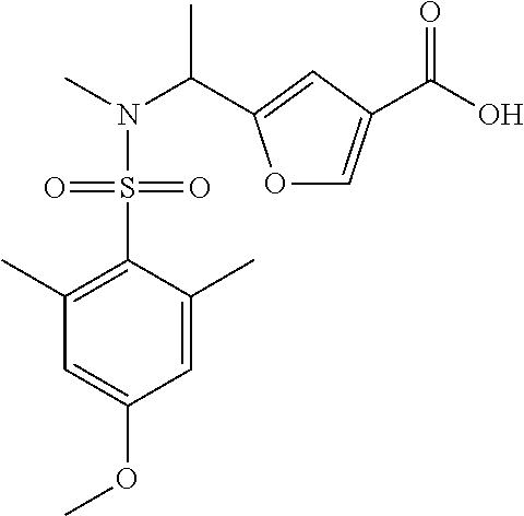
O1C=C(C(O)=O)C=C1C(N(C)S(=O)(=O)C1=C(C)C=C(OC)C=C1C)C
